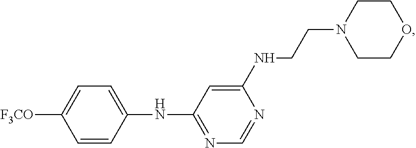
C1=CC(NC2=NC=NC(NCCN3CCOCC3)=C2)=CC=C1[F3CO]
